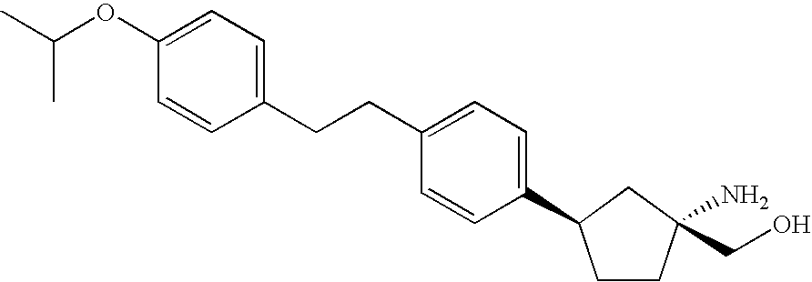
CC(OC1=CC=C(CCC2=CC=C(C3CCC(N)(CO)C3)C=C2)C=C1)C
